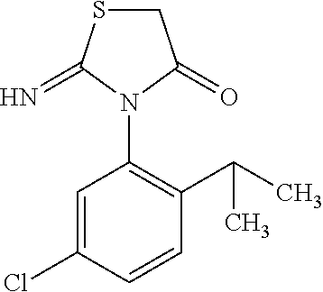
C1SC(=N)N(C2=C(C(C)C)C=CC(Cl)=C2)C1=O
